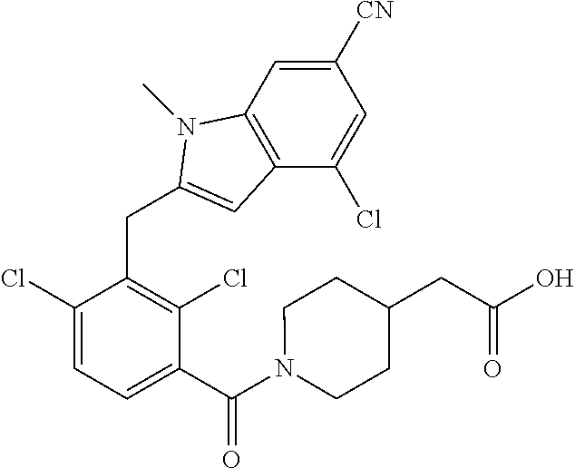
C1([CN])=CC2=C(C(Cl)=C1)C=C(CC1=C(Cl)C(C(N3CCC(CC(O)=O)CC3)=O)=CC=C1Cl)N2C
